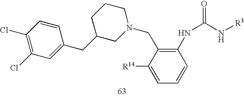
C1(Cl)=C(Cl)C=C(CC2CN(CC3=C(NC(=O)N[R3])C=CC=C3[R14])CCC2)C=C1
